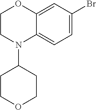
C1CN(C2CCOCC2)C2=CC=C(Br)C=C2O1
